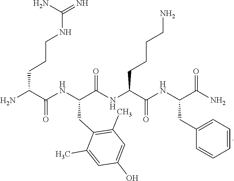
C(C(=O)NC(CC1=CC=CC=C1)C(=O)N)(NC(C(CC1=C(C)C=C(O)C=C1C)NC(C(CCCNC(N)=N)N)=O)=O)CCCCN
